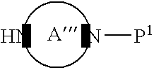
[A].N[P1].N
